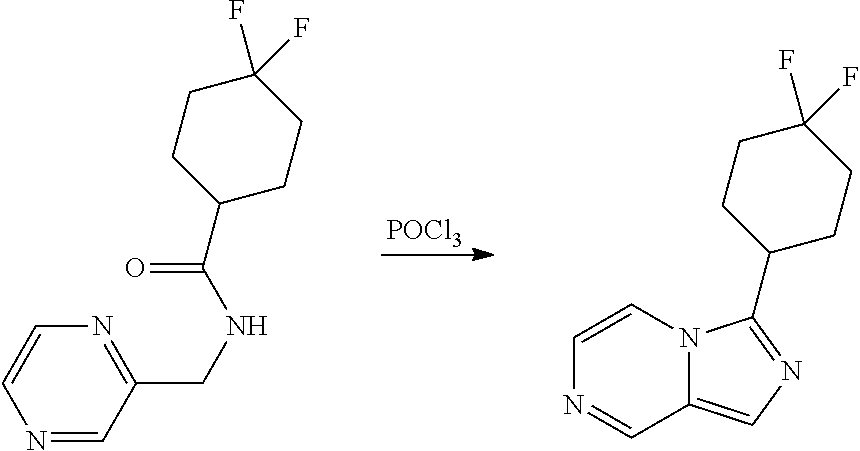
[POCl3].C1(F)(F)CCC(C(NCC2=NC=CN=C2)=O)CC1.C1(F)(F)CCC(C2=NC=C3N2C=CN=C3)CC1
